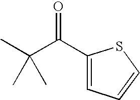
C(C(C1=CC=CS1)=O)(C)(C)C
